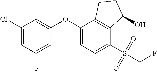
C1(Cl)=CC(F)=CC(OC2=CC=C(S(CF)(=O)=O)C3=C2CCC3O)=C1
